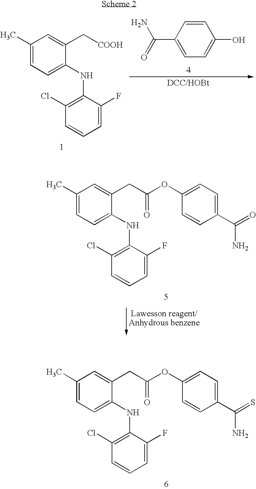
C1(C)=CC=C(NC2=C(Cl)C=CC=C2F)C(CC(OC2=CC=C(C(=S)N)C=C2)=O)=C1.C1(C)=CC=C(NC2=C(Cl)C=CC=C2F)C(CC(OC2=CC=C(C(=O)N)C=C2)=O)=C1.C1=CC(C(=O)N)=CC=C1O.C1(C)=CC=C(NC2=C(Cl)C=CC=C2F)C(C[COOH])=C1
